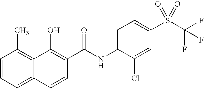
C12=C(C)C=CC=C1C=CC(C(NC1=CC=C(S(C(F)(F)F)(=O)=O)C=C1Cl)=O)=C2O
